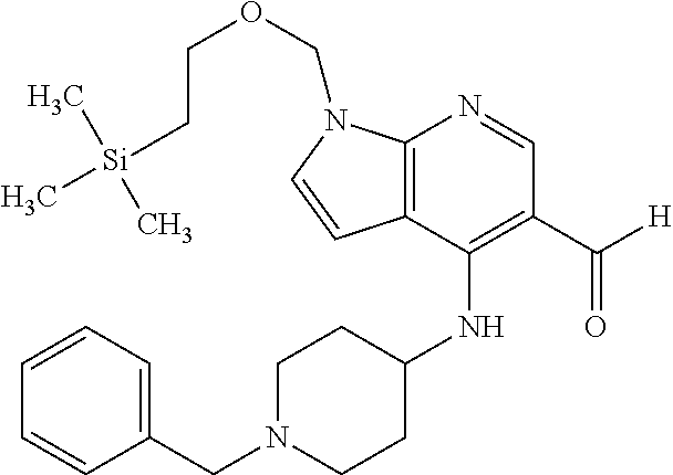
C12=C(C(NC3CCN(CC4=CC=CC=C4)CC3)=C(C([H])=O)C=N1)C=CN2COCC[Si](C)(C)C
